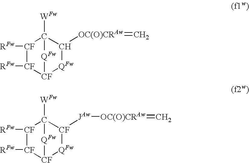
[CF]1([RFw])[CF]([RFw])[CF]2[QFw]C([OC(O)CRAw]=C)C1([WFw])[QFw]2.[CF]1([RFw])[CF]([RFw])[CF]2[QFw][CF]([JAw][OC(O)CRAw]=C)C1([WFw])[QFw]2
